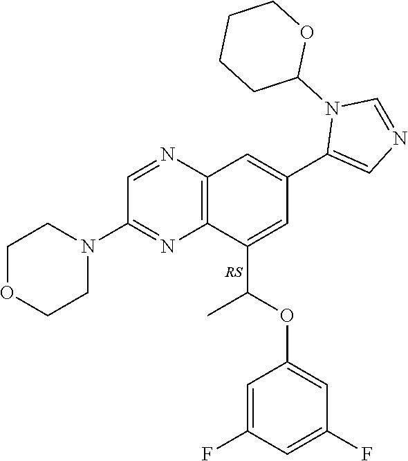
C1OCCN(C2=NC3=C(N=C2)C=C(C2=CN=CN2C2CCCCO2)C=C3C(C)OC2=CC(F)=CC(F)=C2)C1
